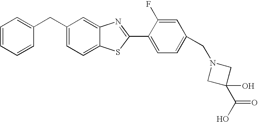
C1=CC=CC(CC2=CC=C3C(=C2)N=C(C2=CC=C(CN4CC(C(O)=O)(O)C4)C=C2F)S3)=C1
